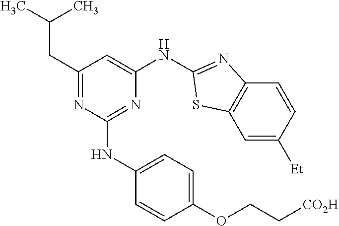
C1=C([Et])C=CC2=C1SC(NC1=CC(CC(C)C)=NC(NC3=CC=C(OCC[CO2H])C=C3)=N1)=N2
